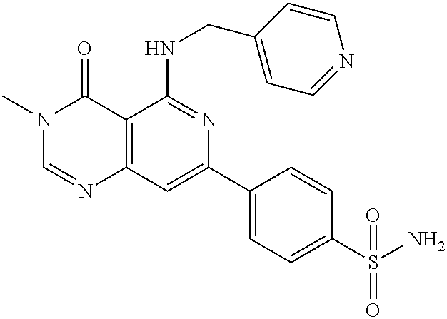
C12=C(C=C(C3=CC=C(S(N)(=O)=O)C=C3)N=C1NCC1=CC=NC=C1)N=CN(C)C2=O
